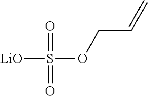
[LiO]S(OCC=C)(=O)=O
